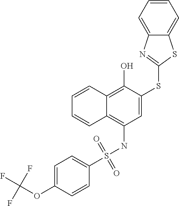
C1=CC2=C(O)C(SC3=NC4=CC=CC=C4S3)=CC(NS(=O)(=O)C3=CC=C(OC(F)(F)F)C=C3)=C2C=C1
